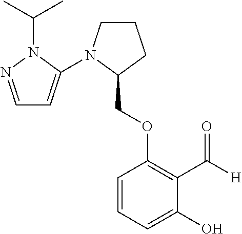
C1=NN(C(C)C)C(N2CCCC2COC2=C(C([H])=O)C(O)=CC=C2)=C1
